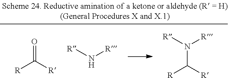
[R]C([R])=O.[R]N[R].[R]N([R])C([R])[R]
